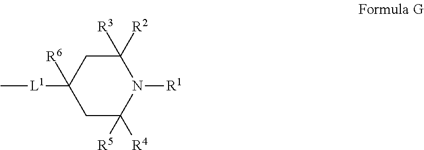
C[L1]C1([R6])CC([R5])([R4])N([R1])C([R3])([R2])C1
